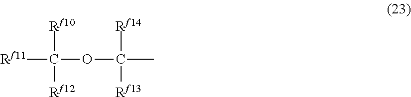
[Rf11]C(OC(C)([Rf14])[Rf13])([Rf10])[Rf12]
